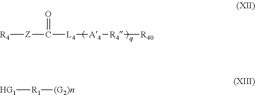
[R4][Z]C(=O)[L4][A4][R4][R40].[HG1][R1][(G2)n]
